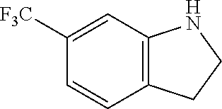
C1([F3C])=CC2=C(C=C1)CCN2
